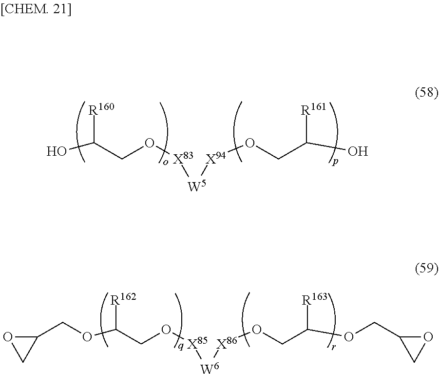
OC(CO[X83][W5][X94]OCC(O)[R161])[R160].O(C(CO[X85][W6][X86]OCC(OCC1CO1)[R163])[R162])CC1OC1
